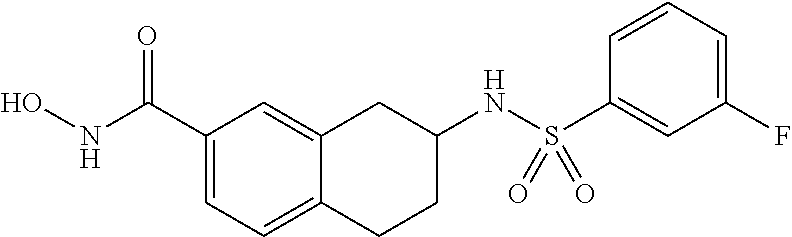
C1(C(NO)=O)=CC=C2C(=C1)CC(NS(C1=CC(F)=CC=C1)(=O)=O)CC2
